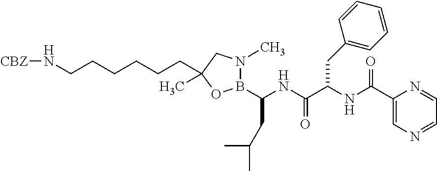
[CBZ]NCCCCCCC1(C)OB(C(CC(C)C)NC(C(NC(C2=CN=CC=N2)=O)CC2=CC=CC=C2)=O)N(C)C1
